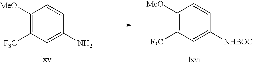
C1([MeO])=C([F3C])C=C(N)C=C1.C1([MeO])=C([F3C])C=C([NHBOC])C=C1
